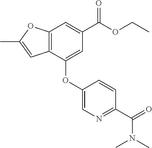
C1(OC2=CC(C(OCC)=O)=CC3=C2C=C(C)O3)=CN=C(C(=O)N(C)C)C=C1
